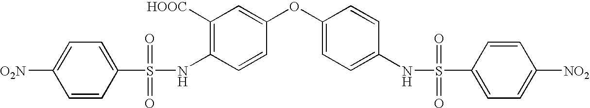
C1(NS(=O)(=O)C2=CC=C([O2N])C=C2)=C([HOOC])C=C(OC2=CC=C(NS(=O)(=O)C3=CC=C([NO2])C=C3)C=C2)C=C1
